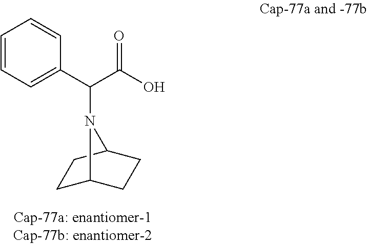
C1=CC=C(C(C(=O)O)N2C3CCC2CC3)C=C1
